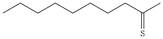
CCCCCCCCC(C)=S
